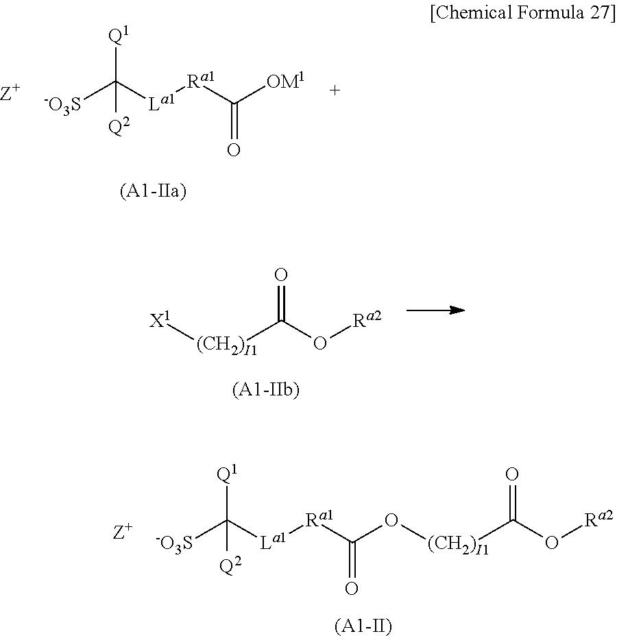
[-O3S]C([La1][Ra1]C([OM1])=O)([Q1])[Q2].[(CH2)I1]([X1])C(O[Ra2])=O.[(CH2)I1](OC([Ra1][La1]C([-O3S])([Q1])[Q2])=O)C(O[Ra2])=O.[(A1-II)]
